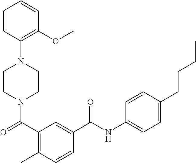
N1(C(C2=C(C)C=CC(C(=O)NC3=CC=C(CCCC)C=C3)=C2)=O)CCN(C2=C(OC)C=CC=C2)CC1
